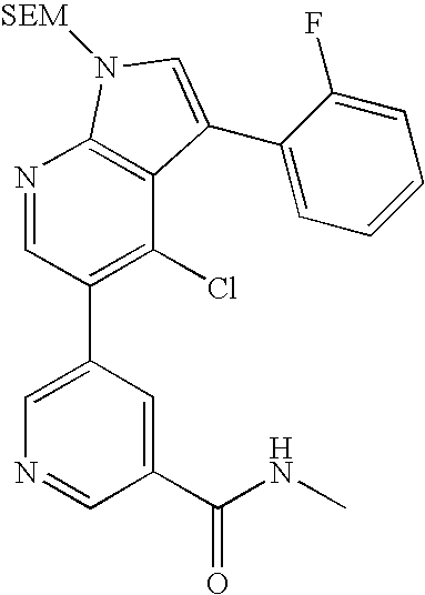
N1=CC(C2=CN=CC(C(NC)=O)=C2)=C(Cl)C2=C1N([SEM])C=C2C1=CC=CC=C1F
